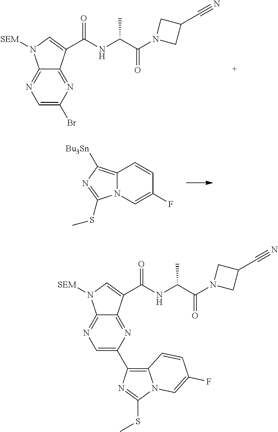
C1=C(Br)N=C2C(=N1)N([SEM])C=C2C(NC(C(N1CC(C#N)C1)=O)C)=O.C12=C([Bu3Sn])N=C(SC)N1C=C(F)C=C2.C1=C(C2=C3N(C(SC)=N2)C=C(F)C=C3)N=C2C(=N1)N([SEM])C=C2C(NC(C(N1CC(C#N)C1)=O)C)=O
